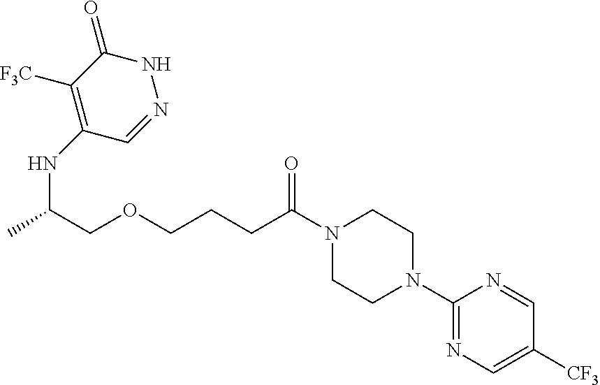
C1([F3C])=C(NC(C)COCCCC(N2CCN(C3=NC=C([CF3])C=N3)CC2)=O)C=NNC1=O
